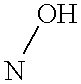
NO
